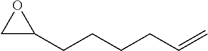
C1C(CCCCC=C)O1
